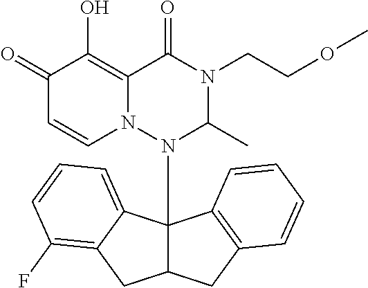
C1(=O)C=CN2C(=C1O)C(=O)N(CCOC)C(C)N2C12C(CC3=C1C=CC=C3)CC1=C(F)C=CC=C21
